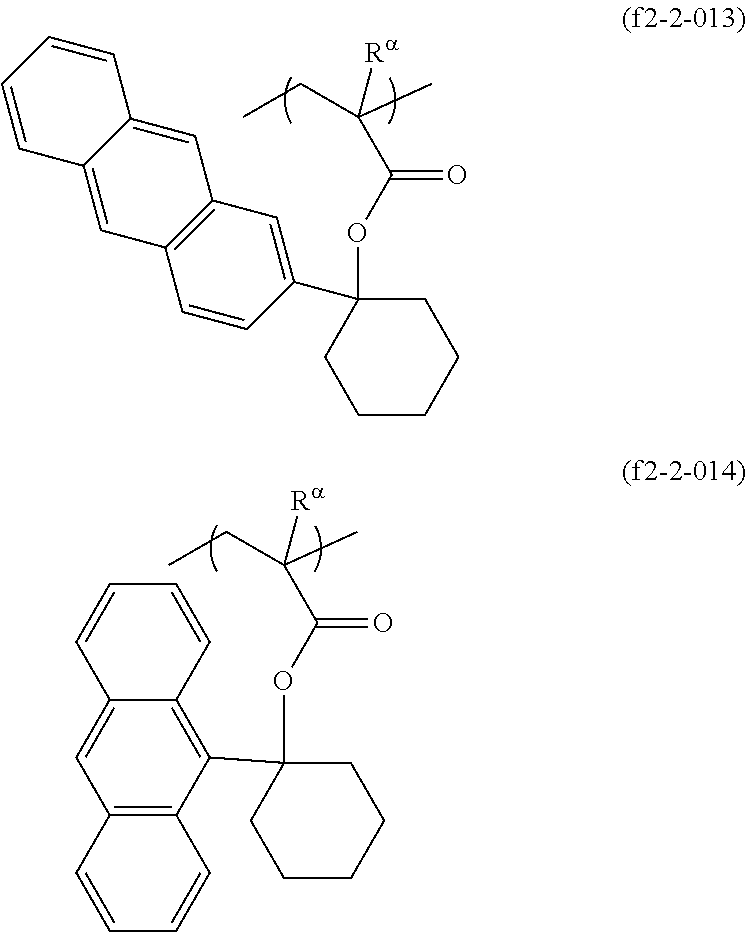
C(C(OC1(C2=CC3=C(C=C2)C=C2C(=C3)C=CC=C2)CCCCC1)=O)(C)([Ra])CC.C(C(OC1(C2=C3C(=CC4=C2C=CC=C4)C=CC=C3)CCCCC1)=O)(C)([Ra])CC
